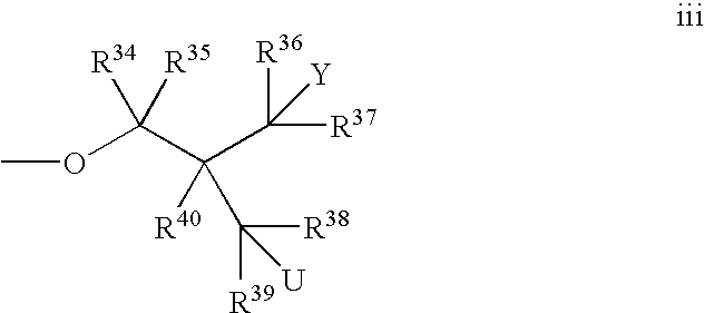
COC(C([R40])(C([R39])([R38])[U])C([R37])([R36])[Y])([R34])[R35]
